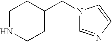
C1NCCC(CN2C=NC=C2)C1
